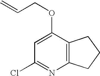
C1=C(OCC=C)C2=C(N=C1Cl)CCC2
